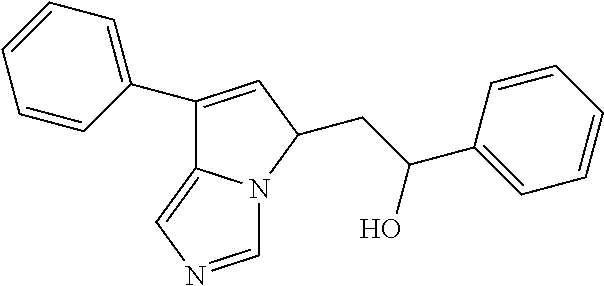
C1(C2=CC=CC=C2)=CC(CC(C2=CC=CC=C2)O)N2C1=CN=C2
